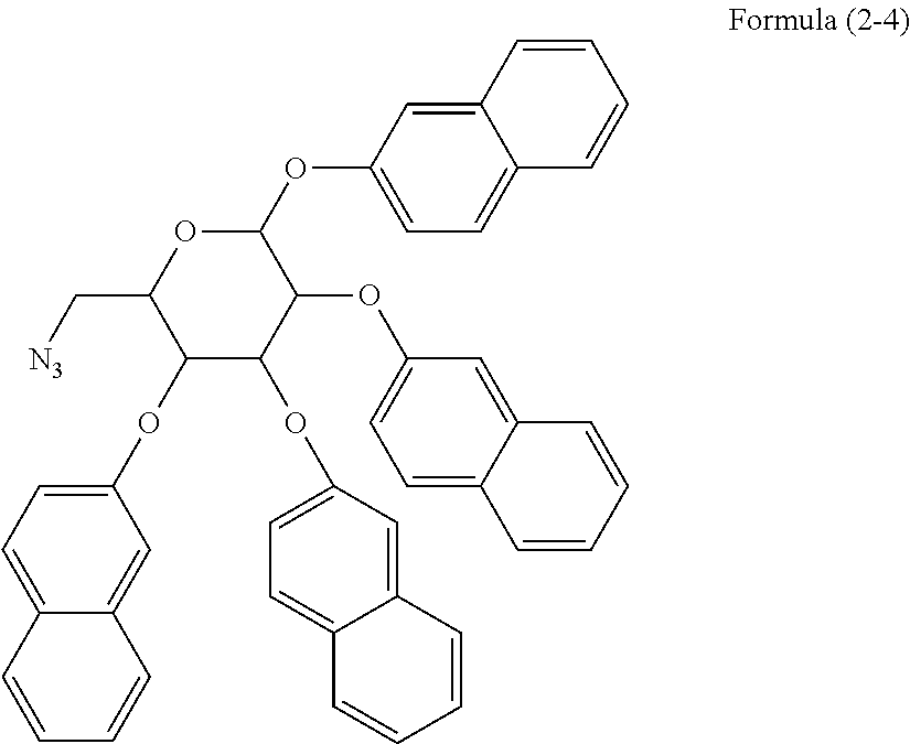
C12=CC(OC3OC(C[N3])C(OC4=CC=C5C(=C4)C=CC=C5)C(OC4=CC=C5C(=C4)C=CC=C5)C3OC3=CC=C4C(=C3)C=CC=C4)=CC=C1C=CC=C2
